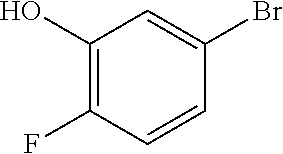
C1(O)=C(F)C=CC(Br)=C1
